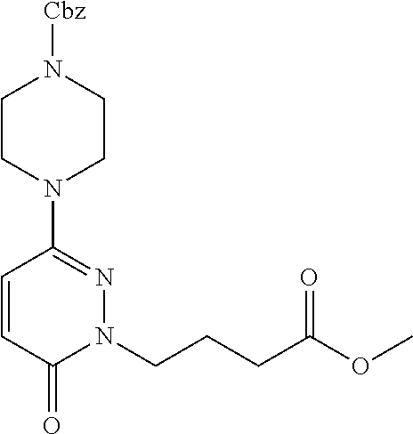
C1=CC(=O)N(CCCC(OC)=O)N=C1N1CCN([Cbz])CC1
